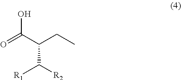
OC(C(CC)C([R2])[R1])=O
